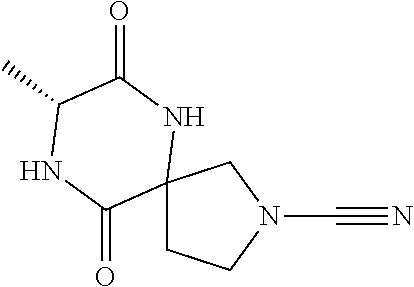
C12(CCN(C#N)C1)NC(=O)C(C)NC2=O
